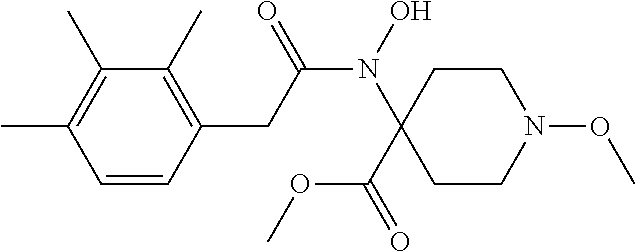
N(C(CC1=C(C)C(C)=C(C)C=C1)=O)(C1(C(OC)=O)CCN(OC)CC1)O
